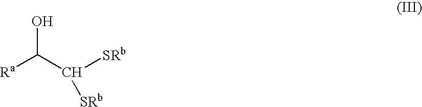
OC([Ra])C([SRb])[SRb]
